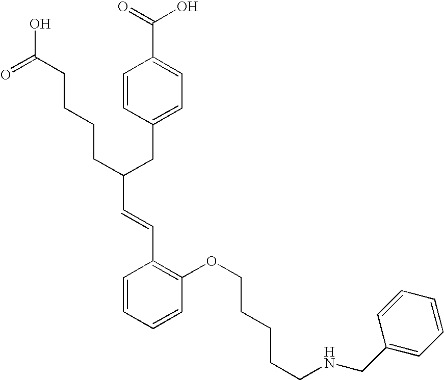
C(C(CC1=CC=C(C(=O)O)C=C1)CCCCC(O)=O)=CC1=C(OCCCCCNCC2=CC=CC=C2)C=CC=C1
